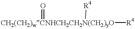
[CH2(CH2)wCNHCH2CH2N(CH2)yO](=O)([R4])[R4]
